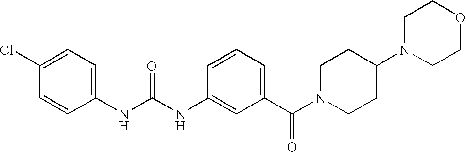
C1(Cl)=CC=C(NC(NC2=CC(C(N3CCC(N4CCOCC4)CC3)=O)=CC=C2)=O)C=C1
